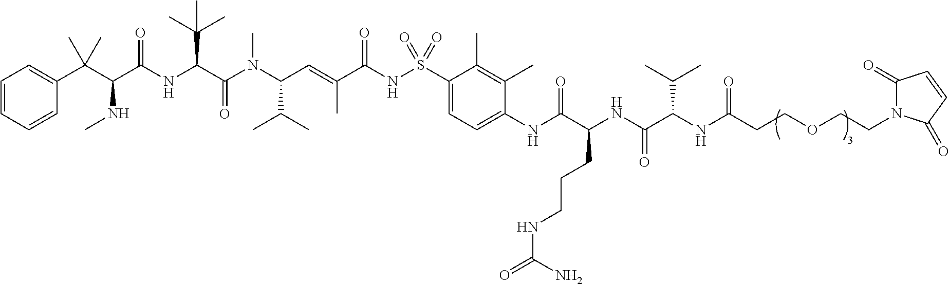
O=C(CCOCCN1C(=O)C=CC1=O)NC(C(NC(C(NC1=CC=C(S(NC(C(=CC(N(C(C(C(C)(C)C)NC(C(C(C2=CC=CC=C2)(C)C)NC)=O)=O)C)C(C)C)C)=O)(=O)=O)C(C)=C1C)=O)CCCNC(N)=O)=O)C(C)C
